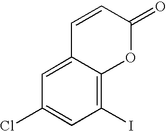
C1(I)=C2C(=CC(Cl)=C1)C=CC(=O)O2
